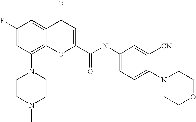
N1(C2=C3C(=CC(F)=C2)C(=O)C=C(C(NC2=CC=C(N4CCOCC4)C([CN])=C2)=O)O3)CCN(C)CC1
